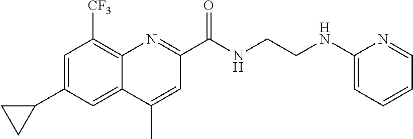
C12=C([CF3])C=C(C3CC3)C=C1C(C)=CC(C(NCCNC1=CC=CC=N1)=O)=N2
